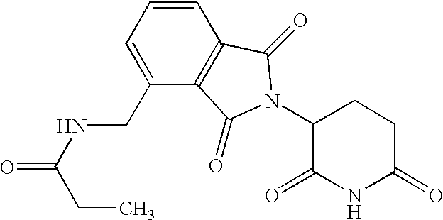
C1(=O)CCC(N2C(=O)C3=C(C=CC=C3CNC(CC)=O)C2=O)C(=O)N1
